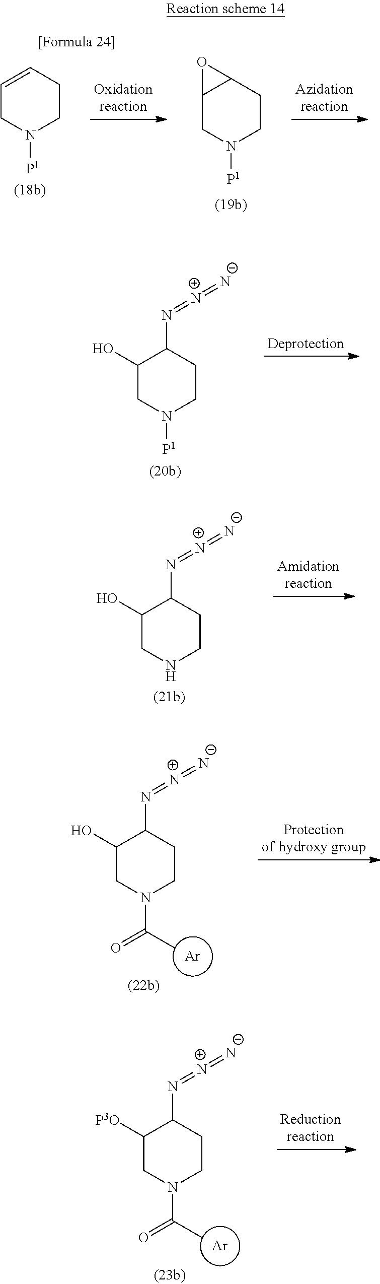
C1=CCCN([P1])C1.C12CN([P1])CCC1O2.C1(O)CN([P1])CCC1N=[N+]=[N-].C1(O)CNCCC1N=[N+]=[N-].[Ar].C1(O)CN(C(C)=O)CCC1N=[N+]=[N-].[Ar].C1([P3O])CN(C(C)=O)CCC1N=[N+]=[N-]
